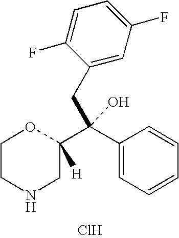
C1CNCC(C(C2=CC=CC=C2)(CC2=CC(F)=CC=C2F)O)([H])O1.Cl
